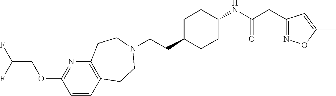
C12=C(C=CC(OCC(F)F)=N1)CCN(CCC1CCC(NC(=O)CC3=NOC(C)=C3)CC1)CC2
